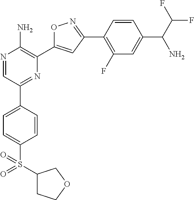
N1=CC(C2=CC=C(S(C3CCOC3)(=O)=O)C=C2)=NC(C2=CC(C3=C(F)C=C(C(C(F)F)N)C=C3)=NO2)=C1N
